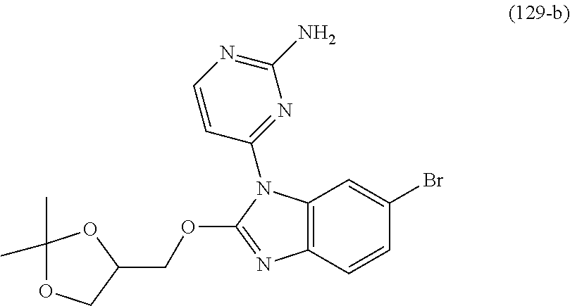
C12=C(C=CC(Br)=C1)N=C(OCC1COC(C)(C)O1)N2C1=NC(N)=NC=C1
